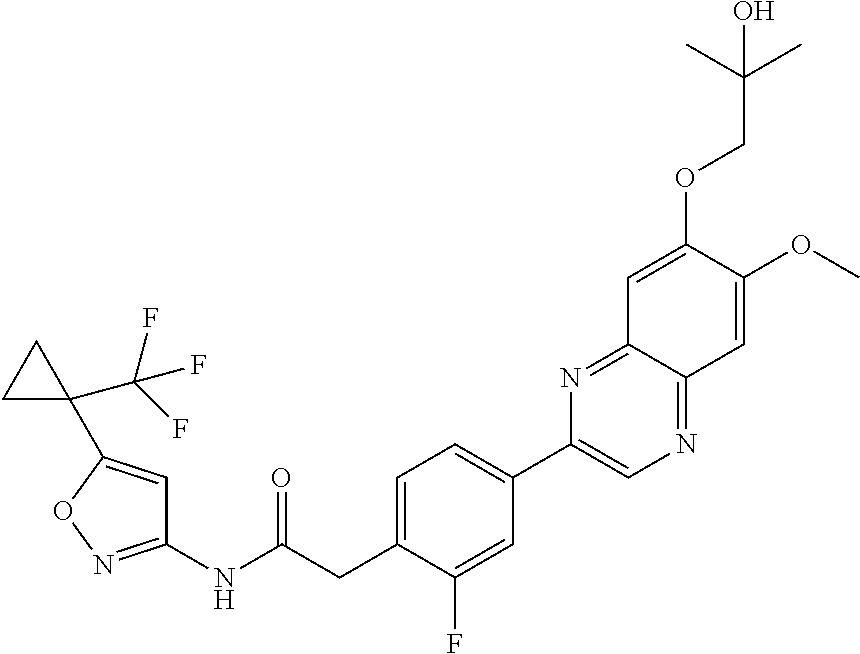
C1(NC(CC2=CC=C(C3=CN=C4C(=N3)C=C(OCC(C)(C)O)C(OC)=C4)C=C2F)=O)=NOC(C2(C(F)(F)F)CC2)=C1
